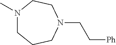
N1(C)CCCN(CC[Ph])CC1
